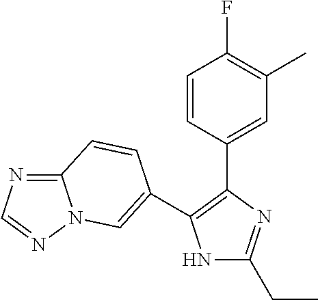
N1C(CC)=NC(C2=CC(C)=C(F)C=C2)=C1C1=CN2C(=NC=N2)C=C1
